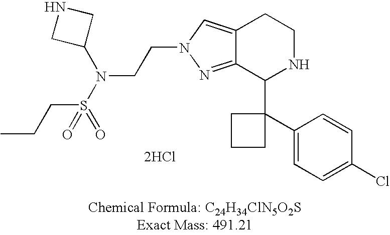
C12=CN(CCN(S(CCC)(=O)=O)C3CNC3)N=C1C(C1(C3=CC=C(Cl)C=C3)CCC1)NCC2.[2HCl]
